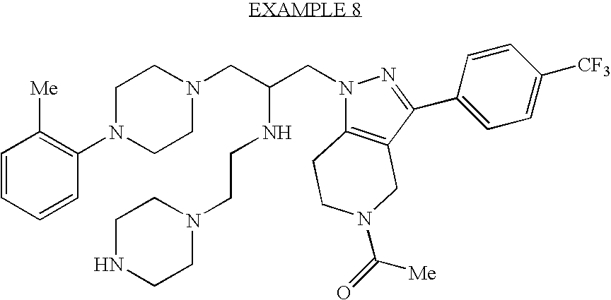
C1=CC=CC(N2CCN(CC(CN3C4=C(CN(C(=O)[Me])CC4)C(C4=CC=C([CF3])C=C4)=N3)NCCN3CCNCC3)CC2)=C1[Me]
